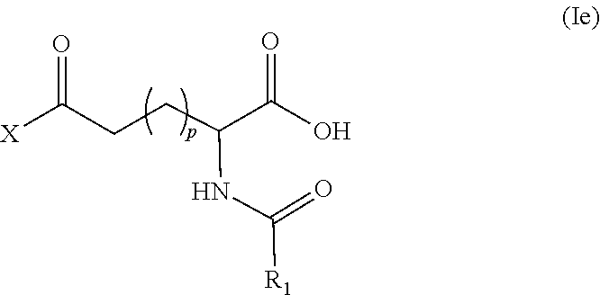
[X]C(CCC(C(O)=O)NC([R1])=O)=O
